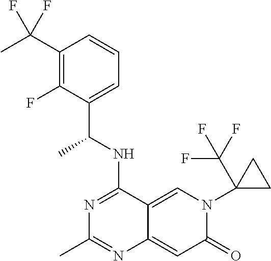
C1(C(C)(F)F)=C(F)C(C(NC2=NC(C)=NC3=CC(=O)N(C4(C(F)(F)F)CC4)C=C23)C)=CC=C1
